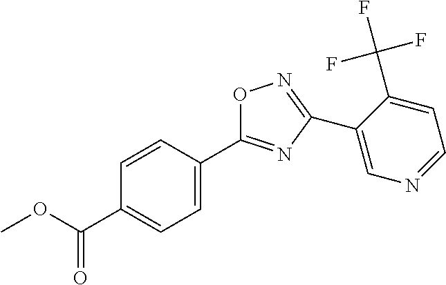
O1C(C2=CC=C(C(=O)OC)C=C2)=NC(C2=CN=CC=C2C(F)(F)F)=N1
